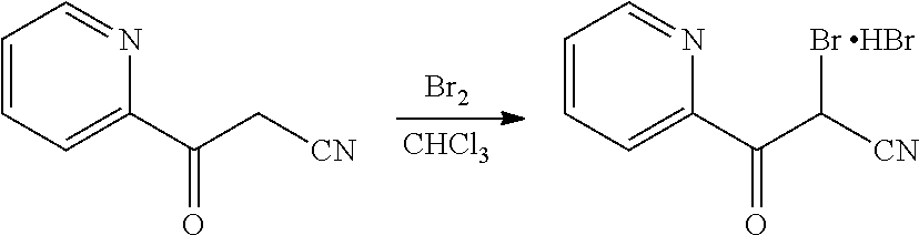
[Br2].[CHCl3].C1=CC=C(C(C([CN])Br)=O)N=C1.Br.C1=CC=C(C(C[CN])=O)N=C1
